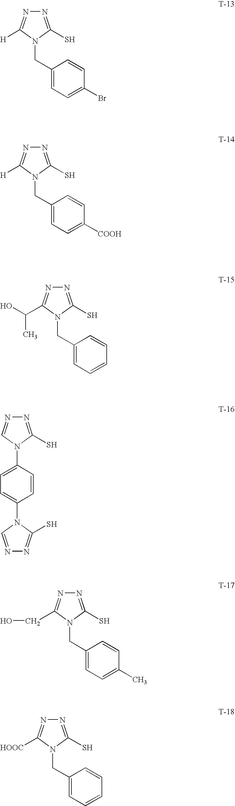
N1=C(S)N(CC2=CC=C(Br)C=C2)C([H])=N1.N1=C(S)N(CC2=CC=C([COOH])C=C2)C([H])=N1.N1=C(S)N(CC2=CC=CC=C2)C(C(O)C)=N1.N1=C(S)N(C2=CC=C(N3C=NN=C3S)C=C2)C=N1.N1=C(S)N(CC2=CC=C(C)C=C2)C(CO)=N1.N1=C(S)N(CC2=CC=CC=C2)C([HOOC])=N1
